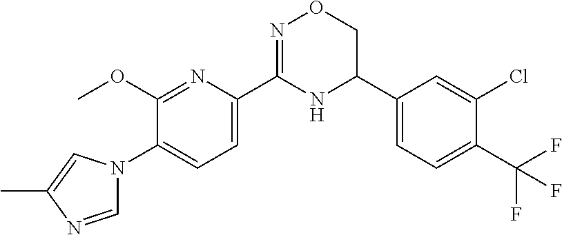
C1(OC)=NC(C2=NOCC(C3=CC=C(C(F)(F)F)C(Cl)=C3)N2)=CC=C1N1C=NC(C)=C1
